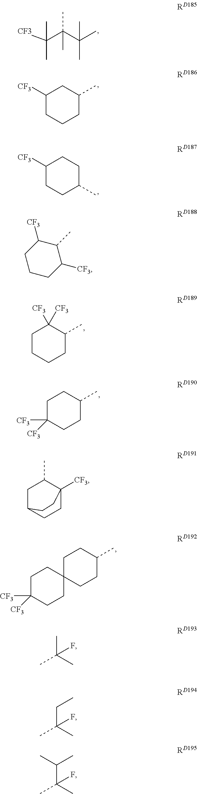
[CF3]C(C(C(C)(C)C)(C)C)(C)C.C1([CF3])CCCC(C)C1.C1([CF3])CCC(C)CC1.C1CCCC(C)C1([CF3])[CF3].C1C([CF3])([CF3])CCC(C)C1.C1C([CF3])([CF3])CCC2(C1)CCC(C)CC2.C1CCC([CF3])C(C)C1[CF3].C1C2CCC([CF3])(C1C)CC2.CC(C)(F)C.C(C(C)(F)C)C.C(C(C)(F)C)(C)C
